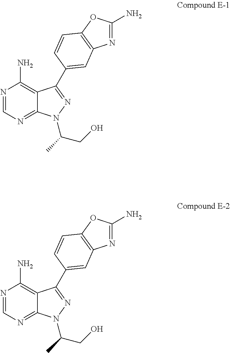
N1=CN=C2C(=C1N)C(C1=CC3=C(OC(N)=N3)C=C1)=NN2C(CO)C.N1=CN=C2C(=C1N)C(C1=CC3=C(OC(N)=N3)C=C1)=NN2C(CO)C
